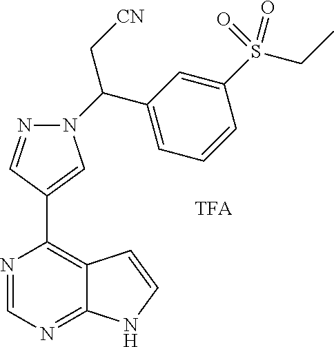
N1=CN=C2C(=C1C1=CN(C(C3=CC=CC(S(CC)(=O)=O)=C3)C[CN])N=C1)C=CN2
